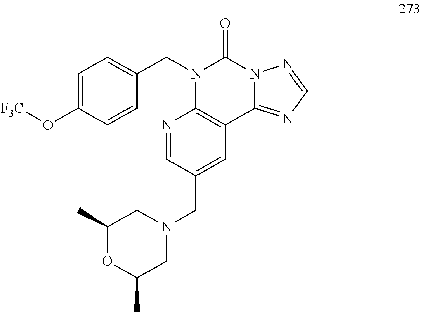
C1=C(O[F3C])C=CC(CN2C(=O)N3C(=NC=N3)C3=C2N=CC(CN2CC(C)OC(C)C2)=C3)=C1
